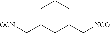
C1C(C[OCN])CC(C[NCO])CC1
